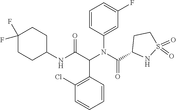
C1=C(F)C=C(N(C(=O)C2NS(=O)(=O)CC2)C(C2=C(Cl)C=CC=C2)C(=O)NC2CCC(F)(F)CC2)C=C1
